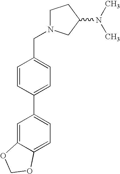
C1N(CC2=CC=C(C3=CC=C4C(=C3)OCO4)C=C2)CC(N(C)C)C1
